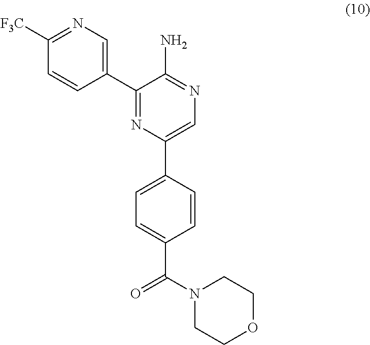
C1([F3C])=NC=C(C2=NC(C3=CC=C(C(N4CCOCC4)=O)C=C3)=CN=C2N)C=C1
